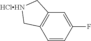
C1=CC(F)=CC2=C1C[HClHN]C2
